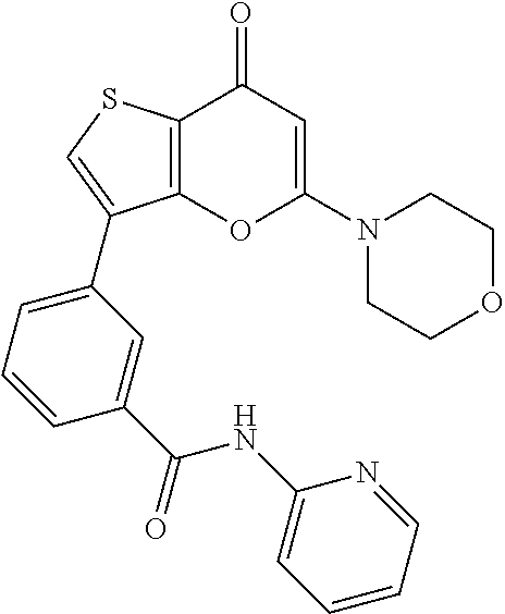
C12=C(SC=C1C1=CC=CC(C(=O)NC3=CC=CC=N3)=C1)C(=O)C=C(N1CCOCC1)O2
